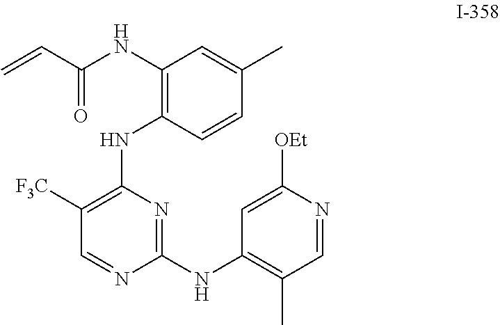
N1=C(NC2=C(C)C=NC([OEt])=C2)N=CC([F3C])=C1NC1=C(NC(C=C)=O)C=C(C)C=C1
